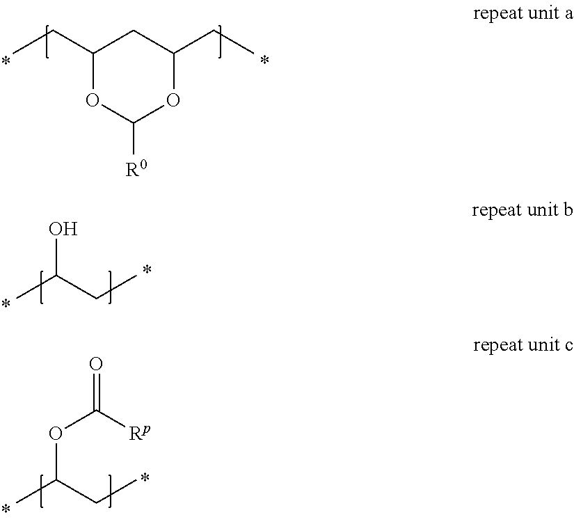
C1(CC)OC([R0])OC(CC)C1.OC(CC)C.O(C(CC)C)C(=O)[Rp]
